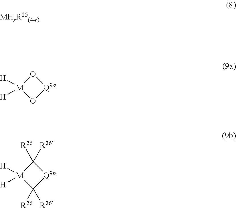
[M]1([H])([H])O[Q9a]O1.[M]1([H])([H])C([R26])([R26])[Q9b]C1([R26])[R26]
